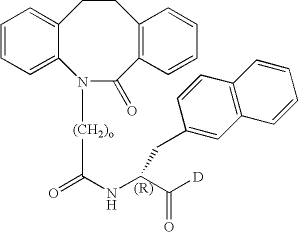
C1=CC=C2C(=C1)CCC1=C(C(=O)N2[(CH2)o]C(=O)NC(C([D])=O)CC2=CC3=C(C=C2)C=CC=C3)C=CC=C1
